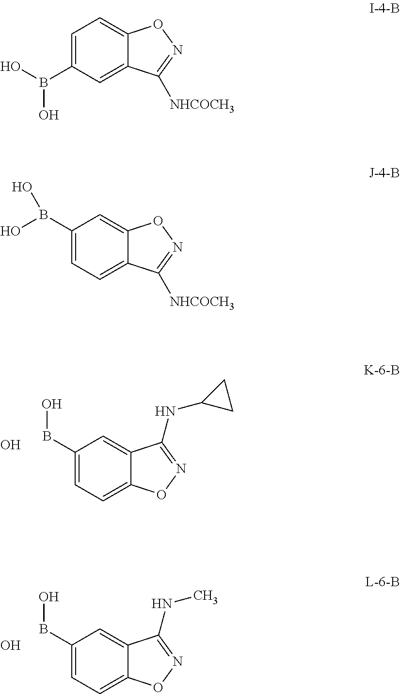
C1=C(BO)C=C2C(=C1)ON=C2NC1CC1.O.C1=C(BO)C=C2C(=C1)ON=C2NC.O.C1=C(B(O)O)C=C2C(=C1)ON=C2[NHCOCH3].C1=C(B(O)O)C=C2C(=C1)C([NHCOCH3])=NO2
